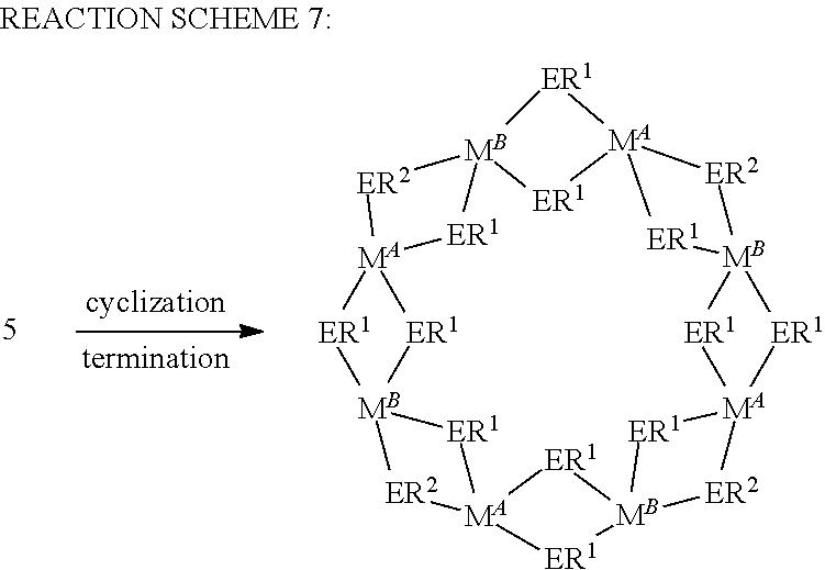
[ER1]1[MB]23[ER1][MA]14[ER1][MB]1([ER1][MA]5([ER1]1)[ER2][MB]1([ER1][MA]6([ER1]1)[ER2][MB]1([ER1][MA]([ER1]1)([ER1]2)[ER2]3)[ER1]6)[ER1]5)[ER2]4
